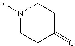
N1([R])CCC(=O)CC1
